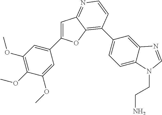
C1=C(OC)C(OC)=C(OC)C=C1C1=CC2=NC=CC(C3=CC=C4C(=C3)N=CN4CCN)=C2O1
